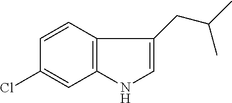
C12=C(NC=C1CC(C)C)C=C(Cl)C=C2
